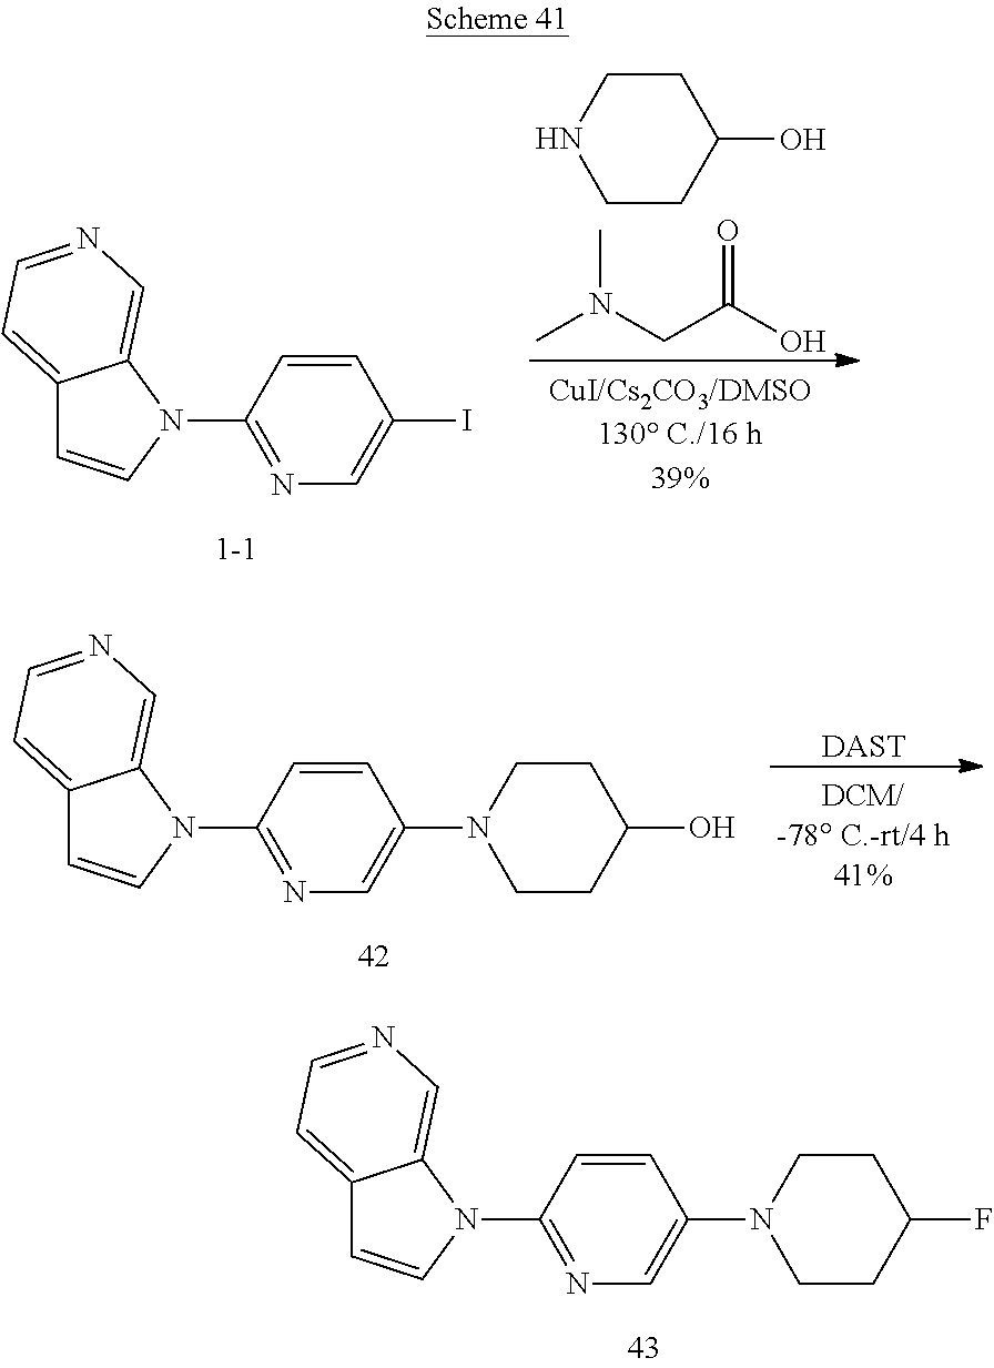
C12=CC=NC=C1N(C1=NC=C(I)C=C1)C=C2.C1CC(O)CCN1.CN(CC(O)=O)C.C12=CC=NC=C1N(C1=NC=C(N3CCC(O)CC3)C=C1)C=C2.[DAST].C12=CC=NC=C1N(C1=NC=C(N3CCC(F)CC3)C=C1)C=C2
